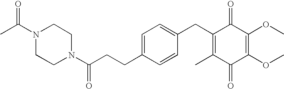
C1(=O)C(C)=C(CC2=CC=C(CCC(=O)N3CCN(C(C)=O)CC3)C=C2)C(=O)C(OC)=C1OC
